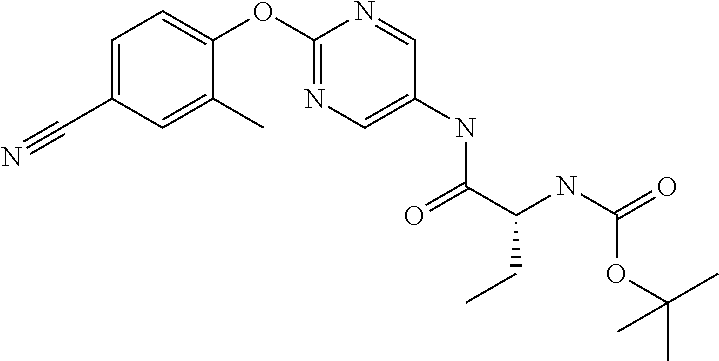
C1=C(C#N)C=C(C)C(OC2=NC=C(NC(C(NC(=O)OC(C)(C)C)CC)=O)C=N2)=C1
